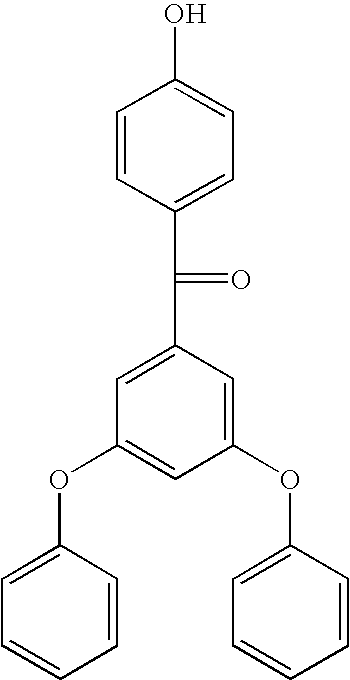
C1=CC(C(=O)C2=CC(OC3=CC=CC=C3)=CC(OC3=CC=CC=C3)=C2)=CC=C1O
